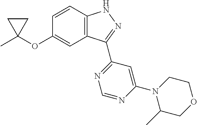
C1C(C)(OC2=CC3=C(C=C2)NN=C3C2=NC=NC(N3CCOCC3C)=C2)C1
